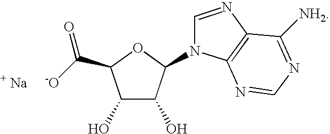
C1(O)C(O)C(N2C=NC3=C2N=CN=C3[NH2])OC1C([-O])=O
